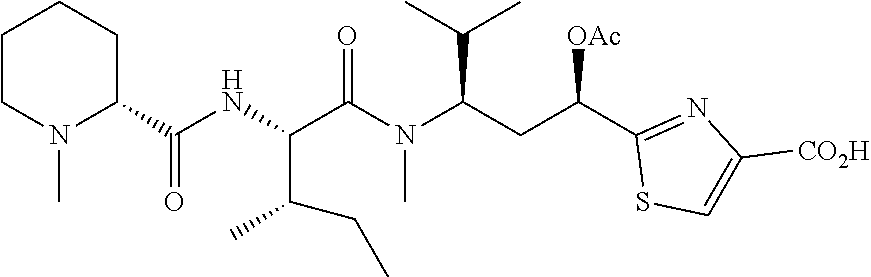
C(C(C1=NC([CO2H])=CS1)[OAc])C(N(C(C(C(C)CC)NC(C1CCCCN1C)=O)=O)C)C(C)C
